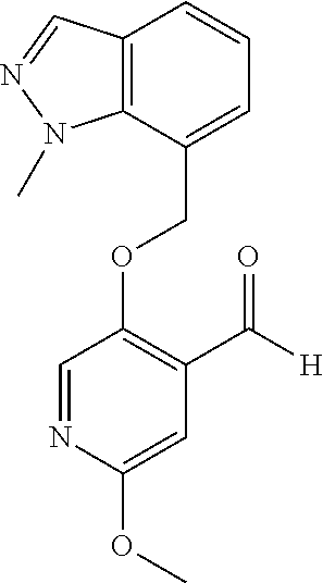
C(OC1=C(C([H])=O)C=C(OC)N=C1)C1=CC=CC2=C1N(C)N=C2
